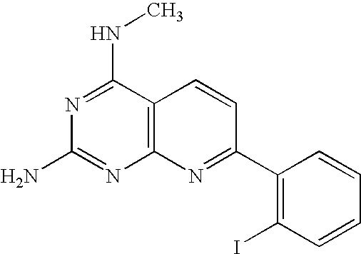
N1=C(NC)C2=C(N=C1N)N=C(C1=C(I)C=CC=C1)C=C2
